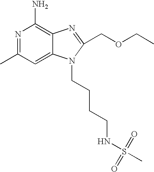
N1=C(C)C=C2C(=C1N)N=C(COCC)N2CCCCNS(C)(=O)=O
